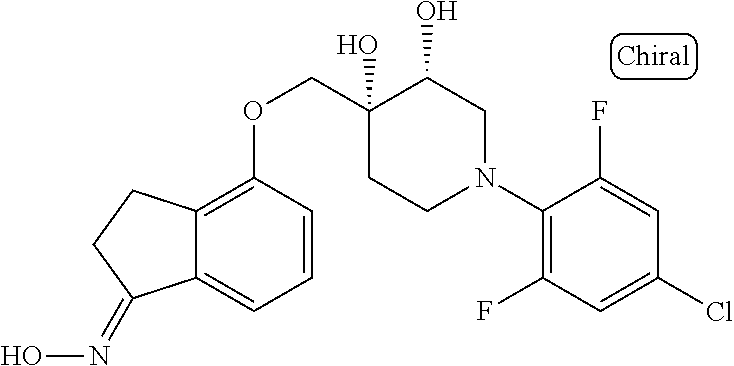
C1(N2CC(O)C(O)(COC3=C4C(=CC=C3)C(=NO)CC4)CC2)=C(F)C=C(Cl)C=C1F
